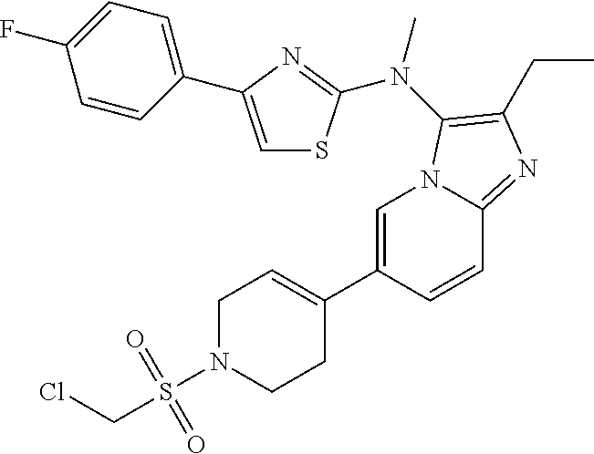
C1=C(C2=CCN(S(CCl)(=O)=O)CC2)C=CC2=NC(CC)=C(N(C)C3=NC(C4=CC=C(F)C=C4)=CS3)N12
